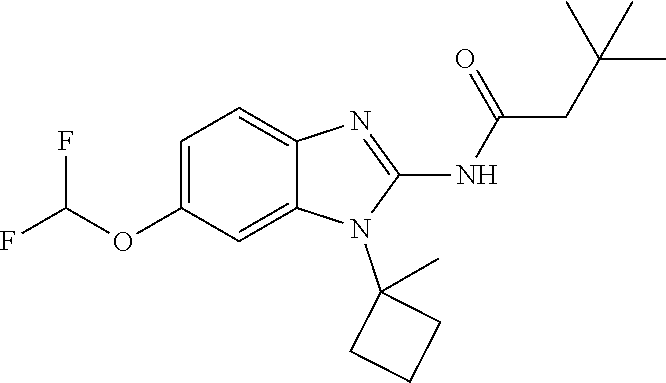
C1=C(OC(F)F)C=C2C(=C1)N=C(NC(=O)CC(C)(C)C)N2C1(C)CCC1
